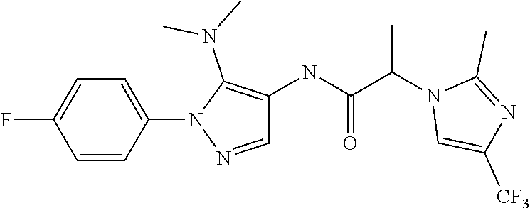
C1=CC(N2N=CC(NC(C(N3C=C([CF3])N=C3C)C)=O)=C2N(C)C)=CC=C1F
